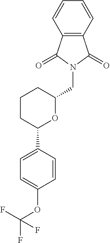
C12=C(C=CC=C1)C(=O)N(CC1OC(C3=CC=C(OC(F)(F)F)C=C3)CCC1)C2=O
